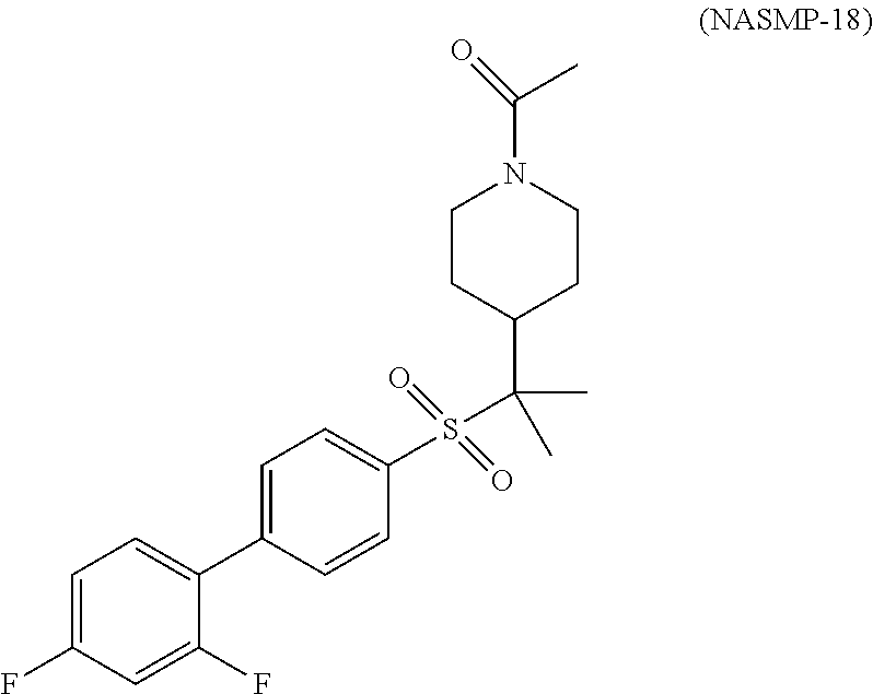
C1=C(F)C=C(F)C(C2=CC=C(S(C(C3CCN(C(C)=O)CC3)(C)C)(=O)=O)C=C2)=C1
